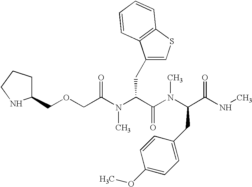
C1(COCC(N(C(C(N(C(C(NC)=O)CC2=CC=C(OC)C=C2)C)=O)CC2=CSC3=C2C=CC=C3)C)=O)CCCN1
